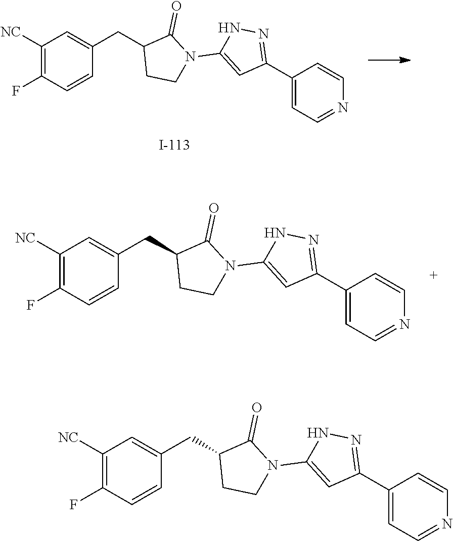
C1([NC])=C(F)C=CC(CC2CCN(C3=CC(C4=CC=NC=C4)=NN3)C2=O)=C1.C1([NC])=C(F)C=CC(CC2CCN(C3=CC(C4=CC=NC=C4)=NN3)C2=O)=C1.C1([NC])=C(F)C=CC(CC2CCN(C3=CC(C4=CC=NC=C4)=NN3)C2=O)=C1
